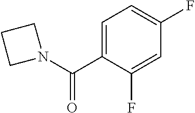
C1=C(C(N2CCC2)=O)C(F)=CC(F)=C1
